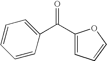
O=C(C1=CC=CC=C1)C1=CC=CO1
